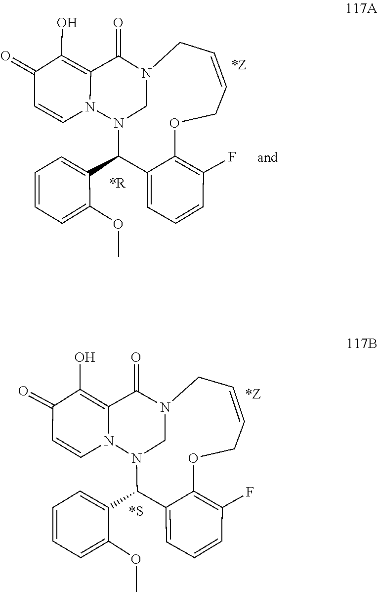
C1=CCN2CN(C(C3=CC=CC=C3OC)C3=CC=CC(F)=C3OC1)N1C=CC(=O)C(O)=C1C2=O.N12CN(N3C(=C(O)C(=O)C=C3)C1=O)C(C1=CC=CC=C1OC)C1=CC=CC(F)=C1OCC=CC2
